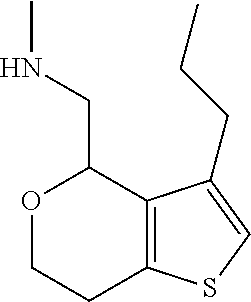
O1CCC2=C(C1CNC)C(CCC)=CS2
